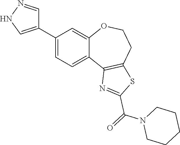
C1(C2=CNN=C2)=CC=C2C(=C1)OCCC1=C2N=C(C(=O)N2CCCCC2)S1
